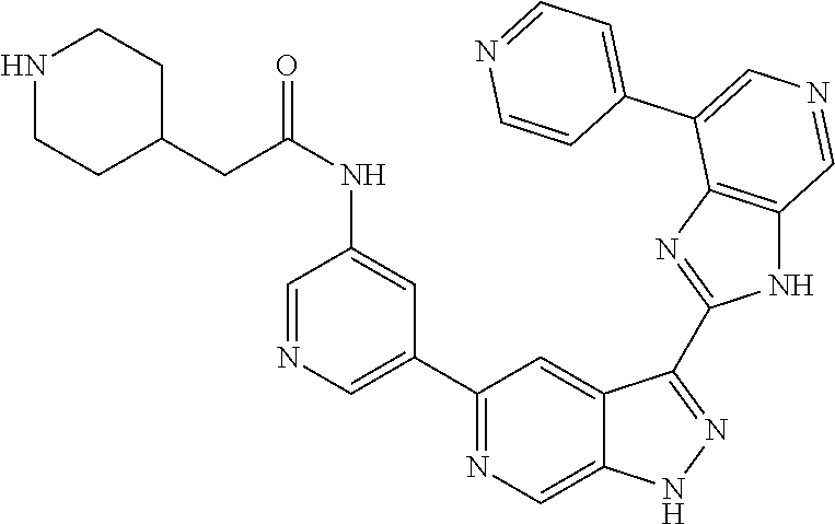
C1(C2=CN=CC(NC(=O)CC3CCNCC3)=C2)=NC=C2C(=C1)C(C1=NC3=C(N1)C=NC=C3C1=CC=NC=C1)=NN2
